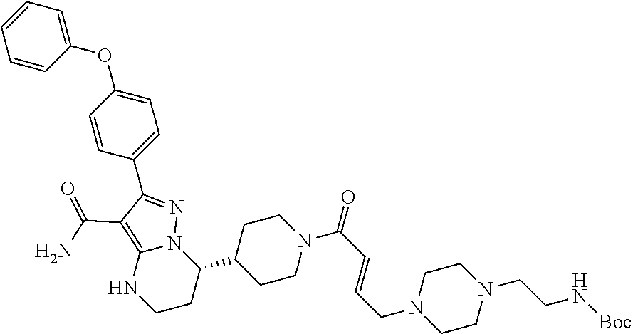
C1(OC2=CC=C(C3=NN4C(=C3C(=O)N)NCCC4C3CCN(C(=O)C=CCN4CCN(CCN[Boc])CC4)CC3)C=C2)=CC=CC=C1
